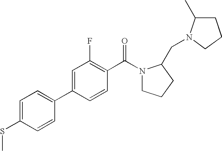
C1(SC)=CC=C(C2=CC(F)=C(C(=O)N3CCCC3CN3C(C)CCC3)C=C2)C=C1
